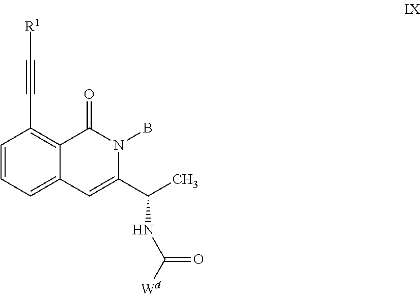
C1=C2C(=C(C#C[R1])C=C1)C(=O)N(B)C(C(NC([Wd])=O)C)=C2
